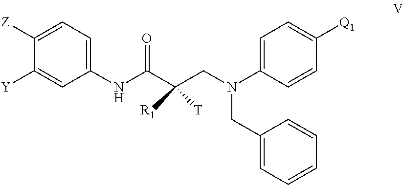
C1(NC(C(CN(C2=CC=C([Q1])C=C2)CC2=CC=CC=C2)([T])[R1])=O)=CC=C([Z])C([Y])=C1
